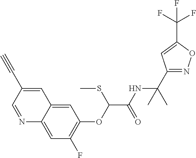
N1=CC(C#C)=CC2=CC(OC(C(NC(C)(C)C3=NOC(C(F)(F)F)=C3)=O)SC)=C(F)C=C12
